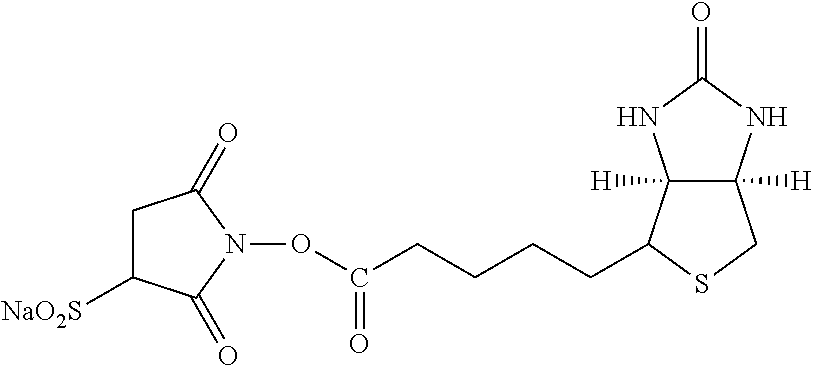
C1C([NaO2S])C(=O)N(OC(CCCCC2C3([H])C([H])(CS2)NC(=O)N3)=O)C1=O
